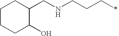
C1CCC(O)C(CNCCCC)C1
